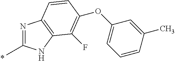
N1=C(C)NC2=C1C=CC(OC1=CC=CC(C)=C1)=C2F
